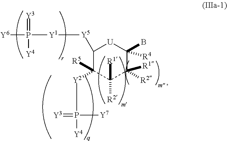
[U]1C([Y5][Y1]P(=[Y3])([Y4])[Y6])C([Y2]P([Y4])(=[Y3])[Y7])([R5])C([R2])([R1])C([R2])([R1])C1([R4])B
